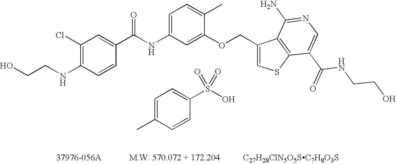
C1(Cl)=C(NCCO)C=CC(C(NC2=CC=C(C)C(OCC3=CSC4=C3C(N)=NC=C4C(=O)NCCO)=C2)=O)=C1.[C27H28ClN5O5SC7H8O3S].CC1=CC=C(S(O)(=O)=O)C=C1
